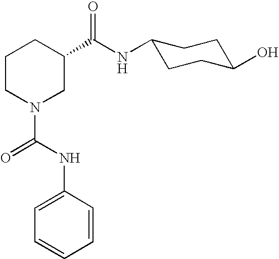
C1CN(C(=O)NC2=CC=CC=C2)CC(C(NC2CCC(O)CC2)=O)C1
